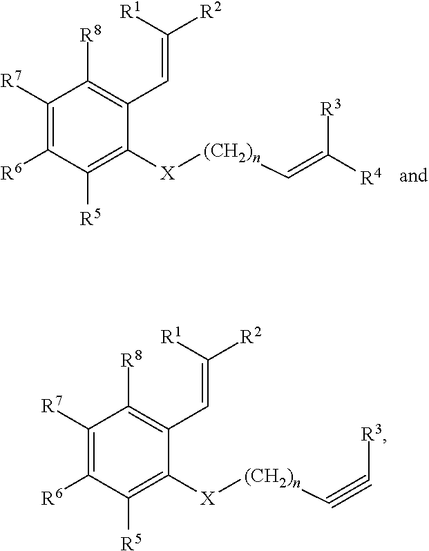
[(CH2)n]([X]C1=C([R5])C([R6])=C([R7])C([R8])=C1C=C([R1])[R2])C=C([R4])[R3].[(CH2)n]([X]C1=C([R5])C([R6])=C([R7])C([R8])=C1C=C([R1])[R2])C#C[R3]
